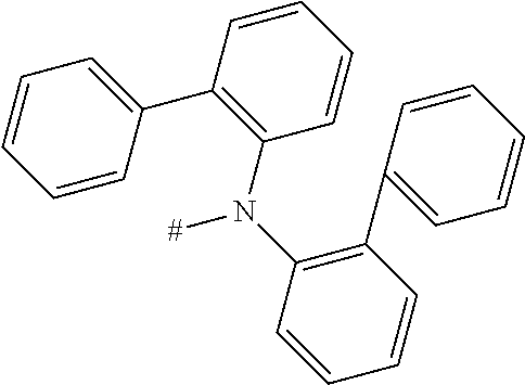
C1=CC(C2=CC=CC=C2)=C(N(C2=C(C3=CC=CC=C3)C=CC=C2)[#])C=C1
